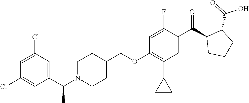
C(OC1=C(C2CC2)C=C(C(C2CCCC2C(O)=O)=O)C(F)=C1)C1CCN(C(C2=CC(Cl)=CC(Cl)=C2)C)CC1
